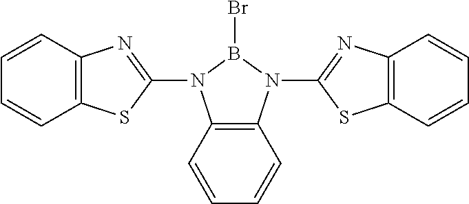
C1(N2C3=C(N(C4=NC5=C(S4)C=CC=C5)B2Br)C=CC=C3)=NC2=C(S1)C=CC=C2
